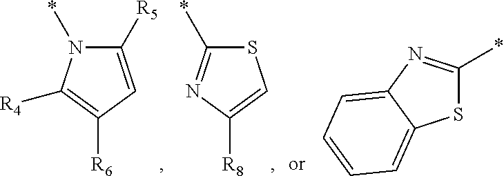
C1([R5])=CC([R6])=C([R4])N1*.S1C(*)=NC([R8])=C1.S1C(*)=NC2=CC=CC=C12
